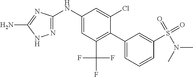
C1(NC2=CC(C(F)(F)F)=C(C3=CC=CC(S(N(C)C)(=O)=O)=C3)C(Cl)=C2)=NNC(N)=N1
